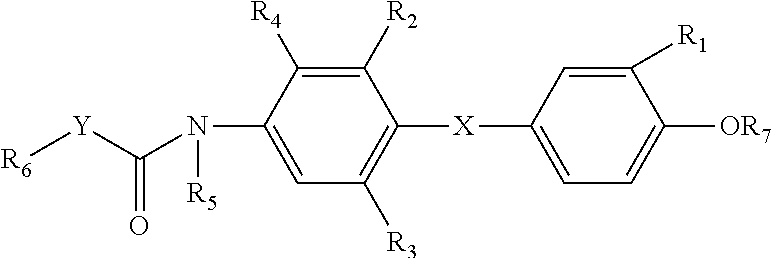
C1=C(N([R5])C(=O)[Y][R6])C([R4])=C([R2])C([X]C2=CC=C([OR7])C([R1])=C2)=C1[R3]
